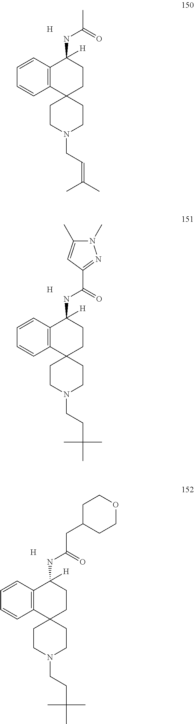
C12(CCN(CC=C(C)C)CC1)CCC(NC(=O)C)([H])C1=C2C=CC=C1.[H].C12(CCN(CCC(C)(C)C)CC1)CCC(NC(=O)C1=NN(C)C(C)=C1)([H])C1=C2C=CC=C1.[H].[H].C12(CCN(CCC(C)(C)C)CC1)CCC(NC(=O)CC1CCOCC1)([H])C1=C2C=CC=C1
